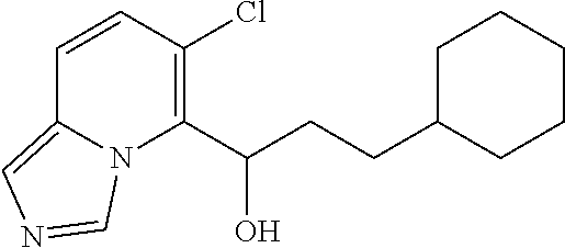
C1=CC(Cl)=C(C(CCC2CCCCC2)O)N2C1=CN=C2
